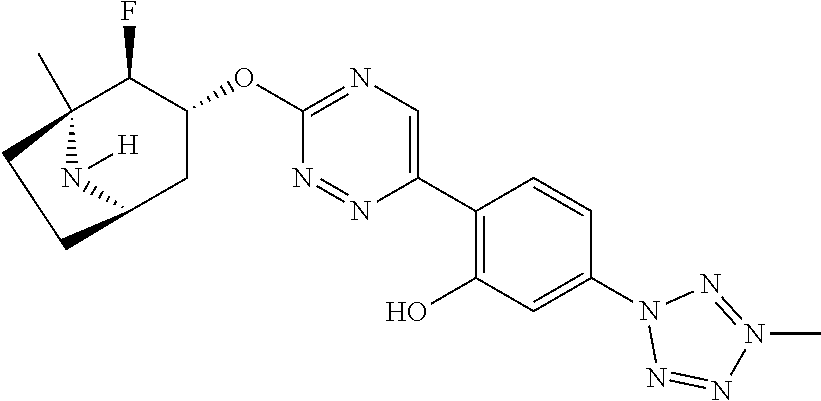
C12(C)C(F)C(OC3=NC=C(C4=C(O)C=C(N5N=NN(C)=N5)C=C4)N=N3)CC(N1[H])CC2
